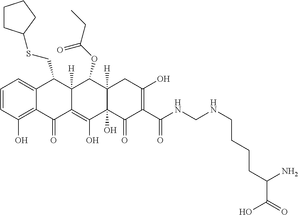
C1=CC(O)=C2C(=C1)C(CSC1CCCC1)C1([H])C(=C(O)C3(O)C([H])(C1OC(CC)=O)CC(O)=C(C(NCNCCCCC(C(=O)O)N)=O)C3=O)C2=O
